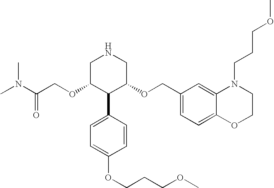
N(C(COC1C(C2=CC=C(OCCCOC)C=C2)C(OCC2=CC=C3C(=C2)N(CCCOC)CCO3)CNC1)=O)(C)C
